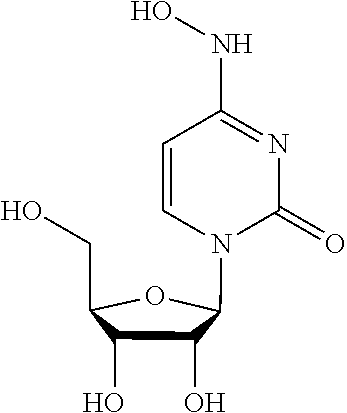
C(O)C1C(O)C(O)C(N2C(=O)N=C(NO)C=C2)O1
